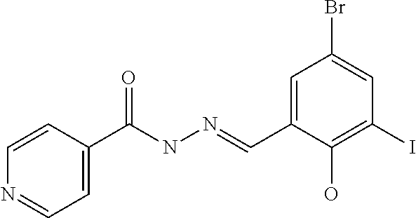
C1=CC(C(=O)NN=CC2=CC(Br)=CC(I)=C2O)=CC=N1
